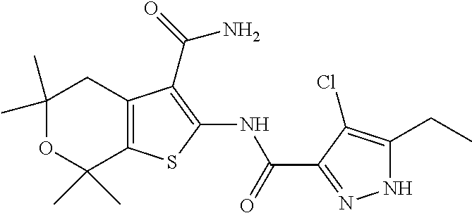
C1(C)(C)OC(C)(C)C2=C(C1)C(C(N)=O)=C(NC(=O)C1=NNC(CC)=C1Cl)S2
